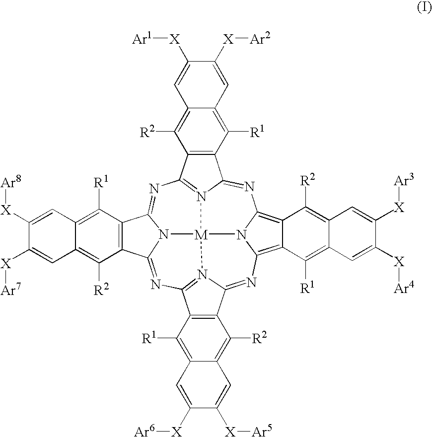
N1=C2N3=C(N=C4N5C(=NC6=N7C(=NC8=C9C(=C1N8[M]753)C([R2])=C1C(=C9[R1])C=C([X][Ar4])C([X][Ar3])=C1)C1=C6C([R1])=C3C(=C1[R2])C=C([X][Ar5])C([X][Ar6])=C3)C1=C4C([R1])=C3C(=C1[R2])C=C([X][Ar7])C([X][Ar8])=C3)C1=C2C([R1])=C2C(=C1[R2])C=C([X][Ar1])C([X][Ar2])=C2
